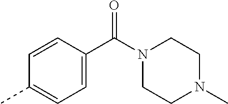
C1=CC(C(N2CCN(C)CC2)=O)=CC=C1C
